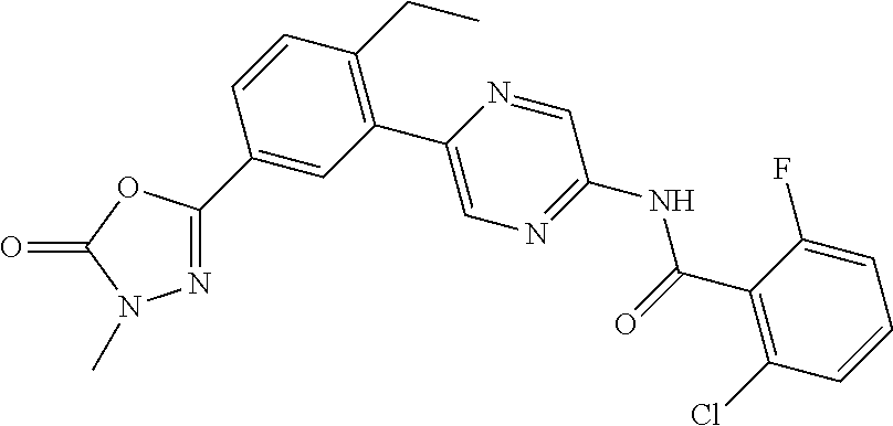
C1(C2=CC(C3=CN=C(NC(C4=C(Cl)C=CC=C4F)=O)C=N3)=C(CC)C=C2)=NN(C)C(=O)O1
